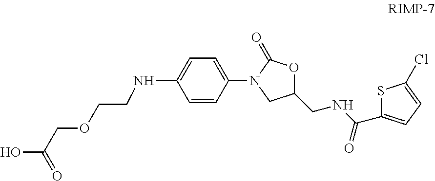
C1(NCCOCC(O)=O)=CC=C(N2CC(CNC(=O)C3=CC=C(Cl)S3)OC2=O)C=C1
